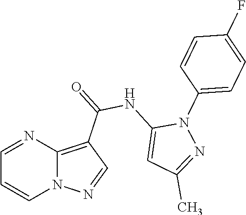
N12C(=C(C(=O)NC3=CC(C)=NN3C3=CC=C(F)C=C3)C=N1)N=CC=C2
